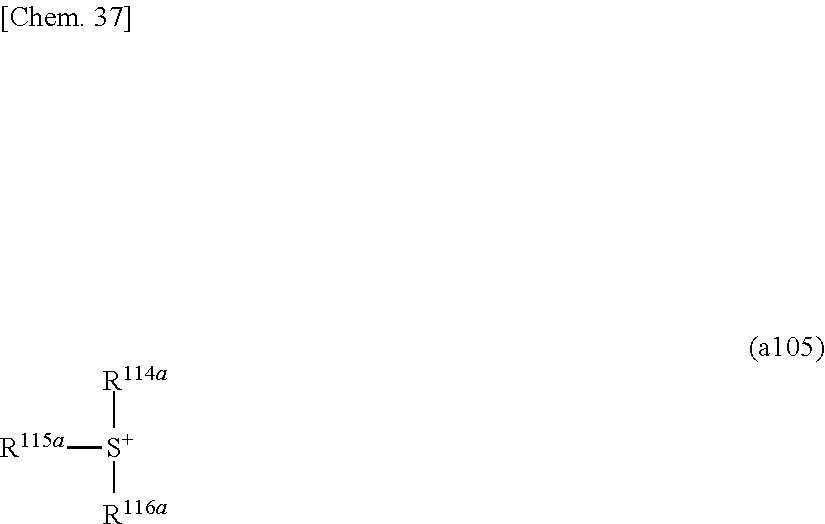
[R115a][S+]([R114a])[R116a]
